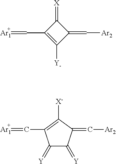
C1(C=[Ar1])=C([Y-])C(=C[Ar2])C1=[X].C1(=[Y])C(=[Y])C(=C[Ar2])C([X-])=C1C=[Ar1]
